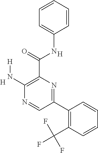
C1(N[H])=C(C(NC2=CC=CC=C2)=O)N=C(C2=C(C(F)(F)F)C=CC=C2)C=N1.[H].[H]
